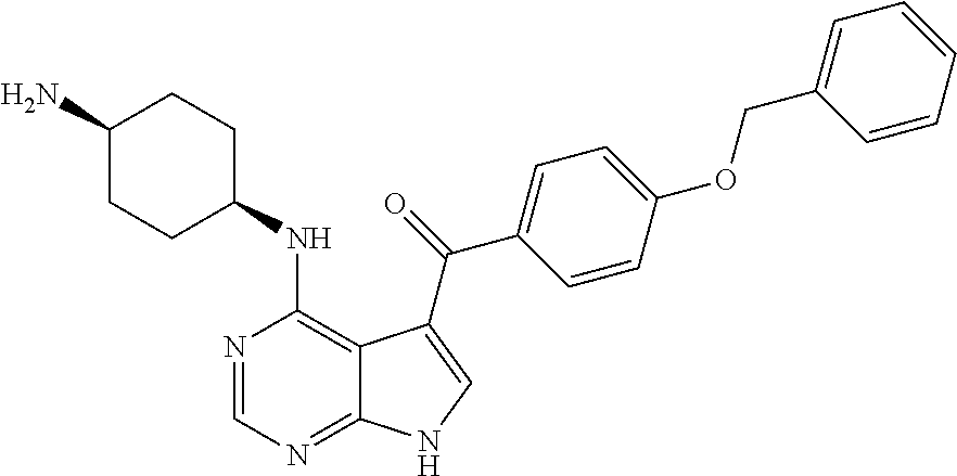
C1(N)CCC(NC2=C3C(=NC=N2)NC=C3C(=O)C2=CC=C(OCC3=CC=CC=C3)C=C2)CC1
